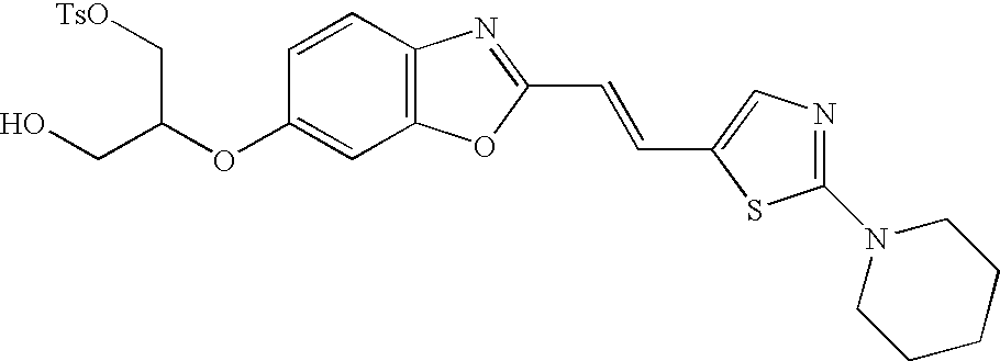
O(C1=CC2=C(C=C1)N=C(C=CC1=CN=C(N3CCCCC3)S1)O2)C(CO)C[TsO]
